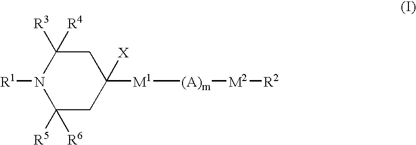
C1([R5])([R6])CC([X])([M1][(A)m][M2][R2])CC([R3])([R4])N1[R1]
